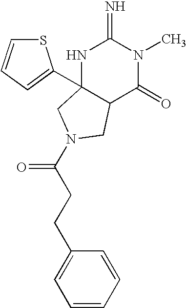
C(C(=O)N1CC2(C3=CC=CS3)NC(=N)N(C)C(=O)C2C1)CC1=CC=CC=C1
